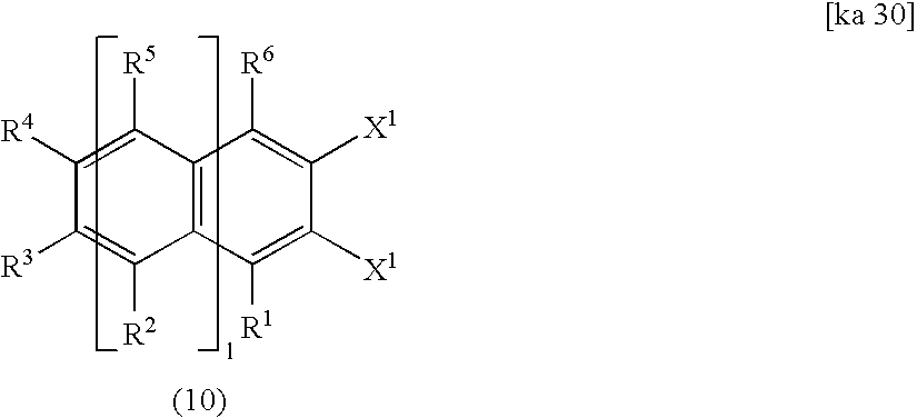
[R4]C1=C([R5])C2=C(C([R2])=C1[R3])C([R1])=C([X1])C([X1])=C2[R6]
